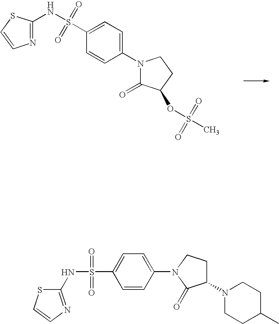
O=S(C1=CC=C(N2C(=O)C(OS(=O)(=O)C)CC2)C=C1)(NC1=NC=CS1)=O.C1=CC(N2C(=O)C(N3CCC(C)CC3)CC2)=CC=C1S(=O)(=O)NC1=NC=CS1
